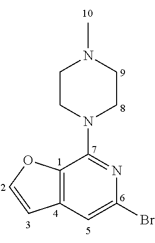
C12=C(C=C(Br)N=C1N1CCN(C)CC1)C=CO2
